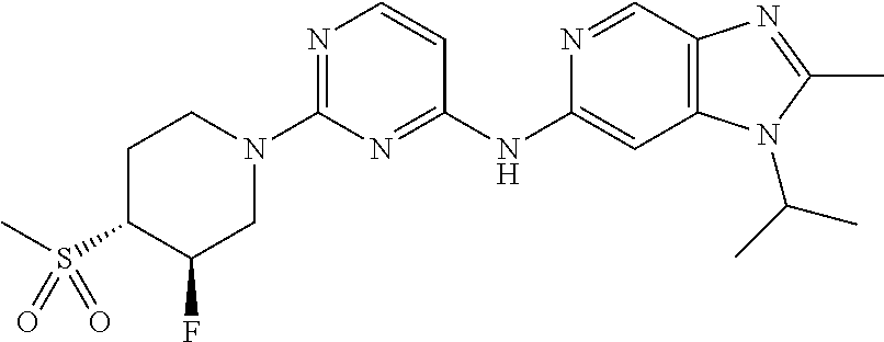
N1=C(N2CCC(S(C)(=O)=O)C(F)C2)N=C(NC2=CC3=C(C=N2)N=C(C)N3C(C)C)C=C1
